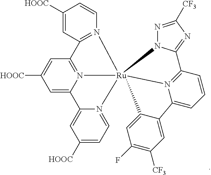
C1=C2N3=C(C=C1[HOOC])C1=N(C=CC([HOOC])=C1)[Ru]314(N3=CC=C([HOOC])C=C23)N2N=C([CF3])N=C2C2=N1C(=CC=C2)C1=CC([CF3])=C(F)C=C41
